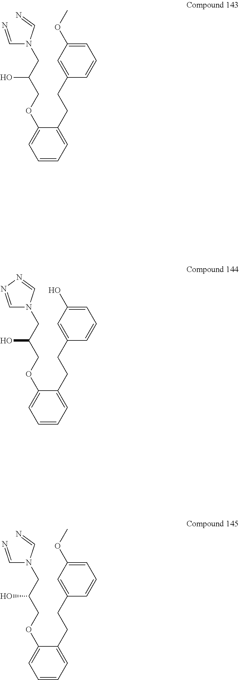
C(C(COC1=CC=CC=C1CCC1=CC(OC)=CC=C1)O)N(C=N)C=N.C(C(COC1=CC=CC=C1CCC1=CC(OC)=CC=C1)O)N(C=N)C=N.C(C(COC1=CC=CC=C1CCC1=CC(O)=CC=C1)O)N1C=NN=C1
